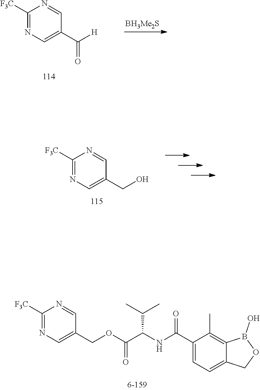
C1(C([H])=O)=CN=C([F3C])N=C1.C1(CO)=CN=C([F3C])N=C1.C1(COC(=O)C(NC(C2=CC=C3C(=C2C)B(O)OC3)=O)C(C)C)=CN=C([F3C])N=C1
